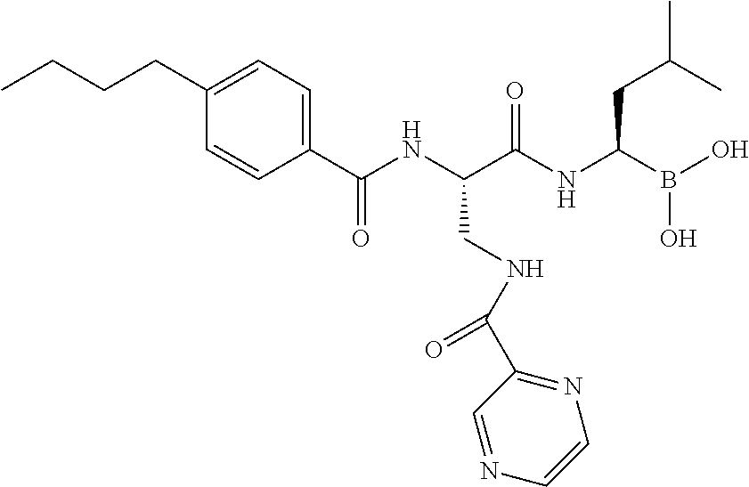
C1=CC(C(NC(C(NC(B(O)O)CC(C)C)=O)CNC(=O)C2=NC=CN=C2)=O)=CC=C1CCCC
